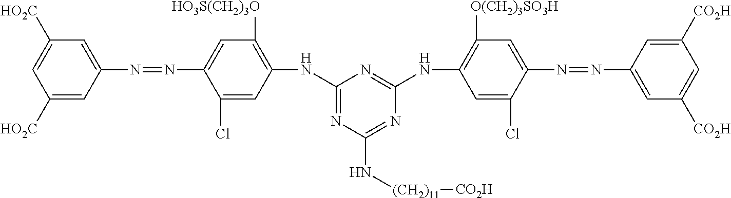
C1([HO2C])=CC(N=NC2=CC([HO3S(CH2)3O])=C(NC3=NC(N[(CH2)11][CO2H])=NC(NC4=C([O(CH2)3SO3H])C=C(N=NC5=CC([CO2H])=CC([CO2H])=C5)C(Cl)=C4)=N3)C=C2Cl)=CC([HO2C])=C1
